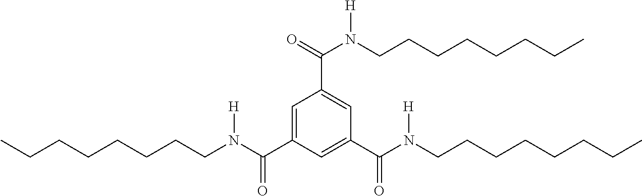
C1=C(C(N(CCCCCCCC)[H])=O)C=C(C(N(CCCCCCCC)[H])=O)C=C1C(=O)N(CCCCCCCC)[H]
